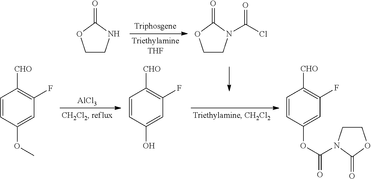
C1CNC(=O)O1.C1CN(C(Cl)=O)C(=O)O1.C1=CC(OC(=O)N2CCOC2=O)=CC(F)=C1[CHO].C1=CC(O)=CC(F)=C1[CHO].[AlCl3].C1=CC(OC)=CC(F)=C1[CHO]
